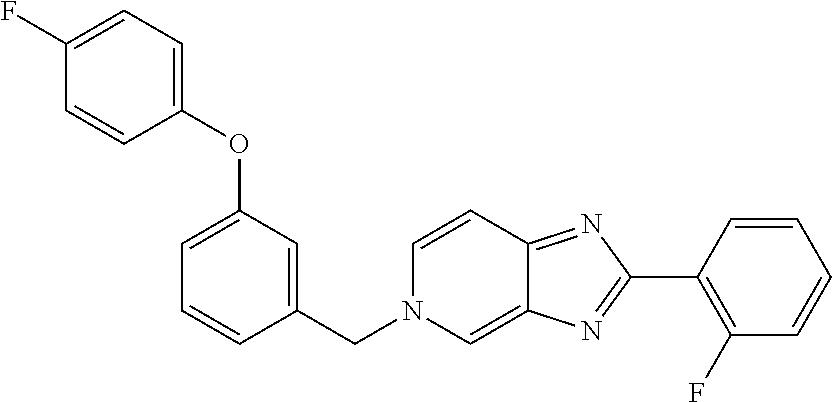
C1(F)=CC=C(OC2=CC=CC(CN3C=C4C(=NC(C5=C(F)C=CC=C5)=N4)C=C3)=C2)C=C1
